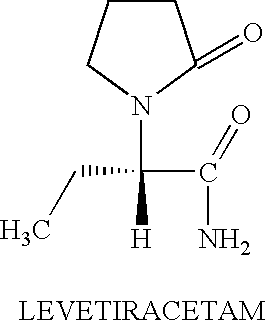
C1CCN(C(C(N)=O)(CC)[H])C1=O
